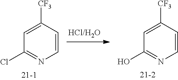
C1([CF3])=CC(Cl)=NC=C1.C1([CF3])=CC(O)=NC=C1
